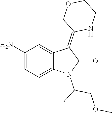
C1(N)=CC=C2C(=C1)C(=C1NCCOC1)C(=O)N2C(C)COC
